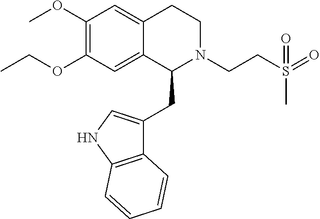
C(OC1=C(OC)C=C2C(=C1)C(CC1=CNC3=C1C=CC=C3)N(CCS(=O)(=O)C)CC2)C
